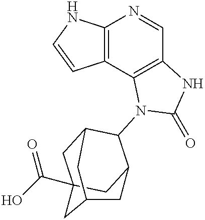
C12=C(NC=C1)N=CC1=C2N(C2C3CC4(C(O)=O)CC2CC(C4)C3)C(=O)N1
